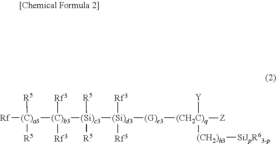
[Rf][(C)a3]([R5])([R5])[(C)b3]([(Si)c3]([R5])([R5])[(Si)d3]([Rf3])([Rf3])[(G)e3][(CH2C)q]([Y])([(CH2)h3][SiJpR63-p])[Z])([Rf3])[Rf3]
